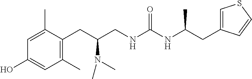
C1(CC(CNC(NC(CC2=CSC=C2)C)=O)N(C)C)=C(C)C=C(O)C=C1C
